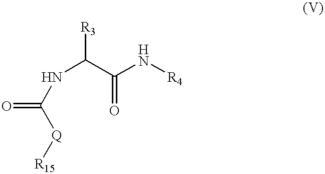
N(C(C(N[R4])=O)[R3])C([Q][R15])=O
